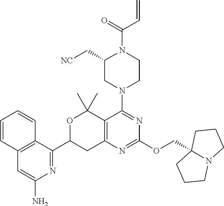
O(C1=NC2=C(C(N3CCN(C(=O)C=C)C(C[NC])C3)=N1)C(C)(C)OC(C1=NC(N)=CC3=C1C=CC=C3)C2)CC12CCCN1CCC2
